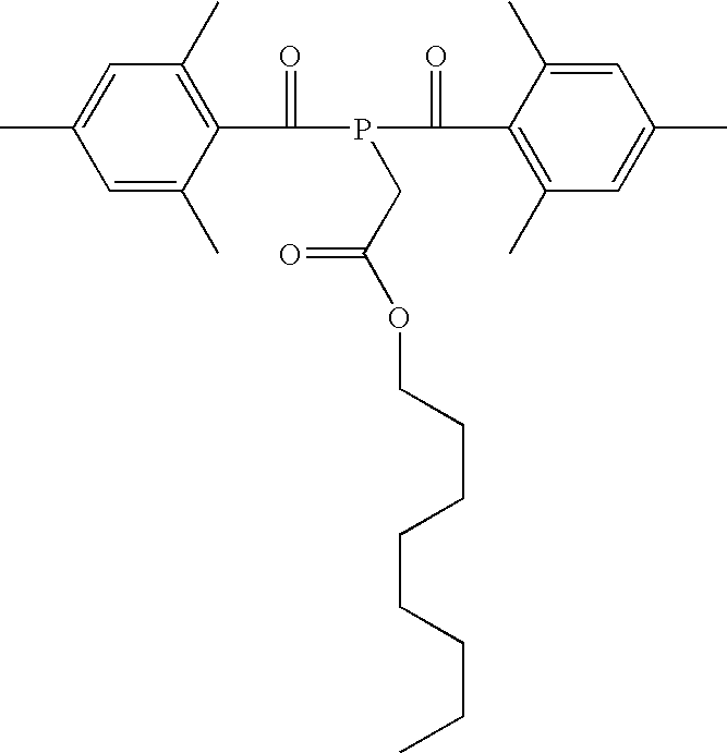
C1=C(C)C(C(=O)P(C(C2=C(C)C=C(C)C=C2C)=O)CC(OCCCCCCCC)=O)=C(C)C=C1C
